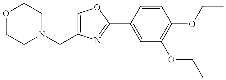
N1(CC2=COC(C3=CC(OCC)=C(OCC)C=C3)=N2)CCOCC1
